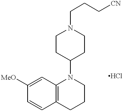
C1([MeO])=CC2=C(C=C1)CCCN2C1CCN(CCC[CN])CC1
